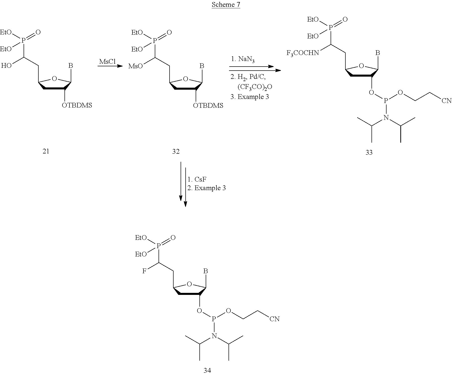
C1(OP(OCC[CN])N(C(C)C)C(C)C)CC(CC(P([EtO])(=O)[EtO])F)OC1B.C1([OTBDMS])CC(CC(P([EtO])(=O)[EtO])O)OC1B.[MsCl].C1([OTBDMS])CC(CC(P([EtO])(=O)[EtO])[MsO])OC1B.C1(OP(OCC[CN])N(C(C)C)C(C)C)CC(CC(P([EtO])(=O)[EtO])[F3COCHN])OC1B
